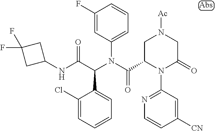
C1(F)=CC(N(C(C2CN([Ac])CC(=O)N2C2=NC=CC([CN])=C2)=O)C(C(NC2CC(F)(F)C2)=O)C2=CC=CC=C2Cl)=CC=C1
